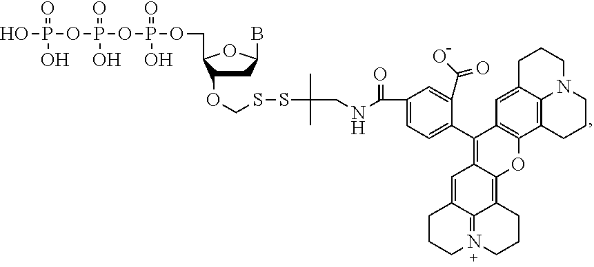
C1C(OCSSC(CNC(=O)C2=CC=C(C3=C4C(=C5C6=N(CCCC6=C4)CCC5)OC4=C3C=C3C5=C4CCCN5CCC3)C(C(O)=O)=C2)(C)C)C(COP(OP(OP(O)(=O)O)(=O)O)(=O)O)OC1B
